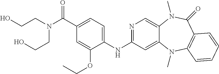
C1(NC2=NC=C3C(=C2)N(C)C2=C(C(=O)N3C)C=CC=C2)=CC=C(C(N(CCO)CCO)=O)C=C1OCC
